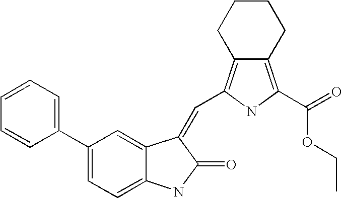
C1(C2=CC=CC=C2)=CC=C2C(=C1)C(=CC1=C3CCCCC3=C(C(=O)OCC)N1)C(=O)N2
